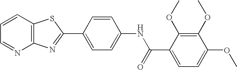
C1=CC2=C(N=C1)N=C(C1=CC=C(NC(C3=CC=C(OC)C(OC)=C3OC)=O)C=C1)S2
